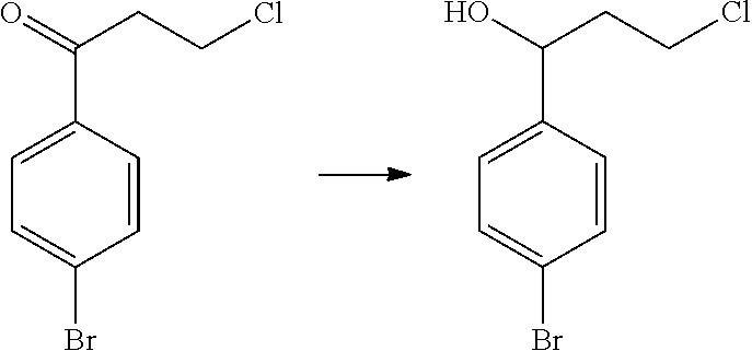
C1=CC(C(=O)CCCl)=CC=C1Br.C1=CC(C(O)CCCl)=CC=C1Br
